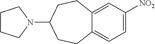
C12=CC([NO2])=CC=C1CCC(N1CCCC1)CC2
